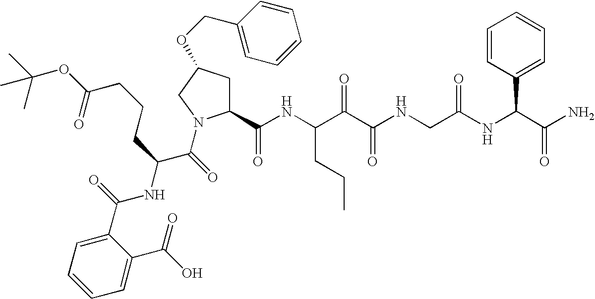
C1(C(NC(C(C(NCC(NC(C(N)=O)C2=CC=CC=C2)=O)=O)=O)CCC)=O)CC(OCC2=CC=CC=C2)CN1C(C(NC(C1=CC=CC=C1C(O)=O)=O)CCCC(=O)OC(C)(C)C)=O
